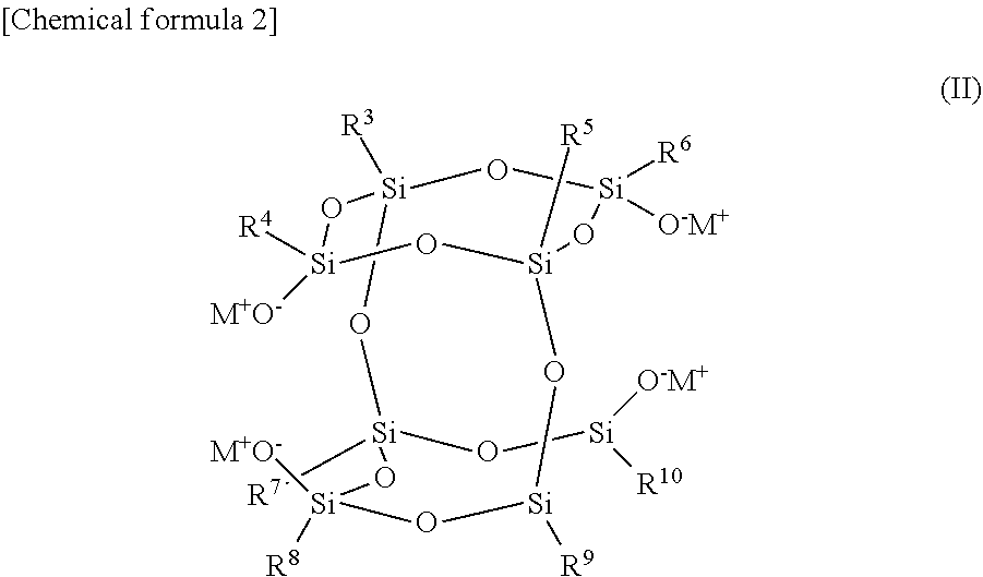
[R7][Si]1(O[Si]([R10])[O-M+])O[Si]2([R3])O[Si]([O-M+])([R6])O[Si]([R5])(O[Si]([R9])O[Si]([M+O-])([R8])O1)O[Si]([R4])([M+O-])O2
